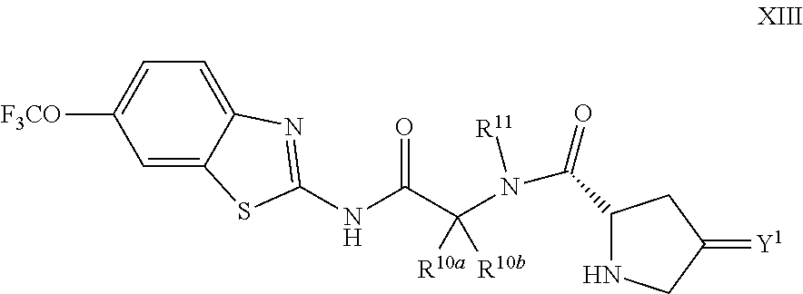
C1=C2C(=CC=C1[F3CO])N=C(NC(=O)C([R10a])([R10b])N(C(=O)C1NCC(=[Y1])C1)[R11])S2
